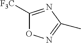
C1([F3C])=NC(C)=NO1
